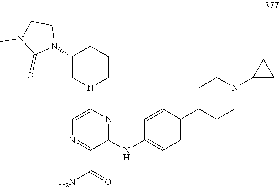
N1=C(C(=O)N)C(NC2=CC=C(C3(C)CCN(C4CC4)CC3)C=C2)=NC(N2CCCC(N3CCN(C)C3=O)C2)=C1
